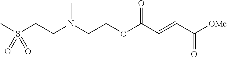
C(CN(CCOC(C=CC([OMe])=O)=O)C)S(C)(=O)=O
